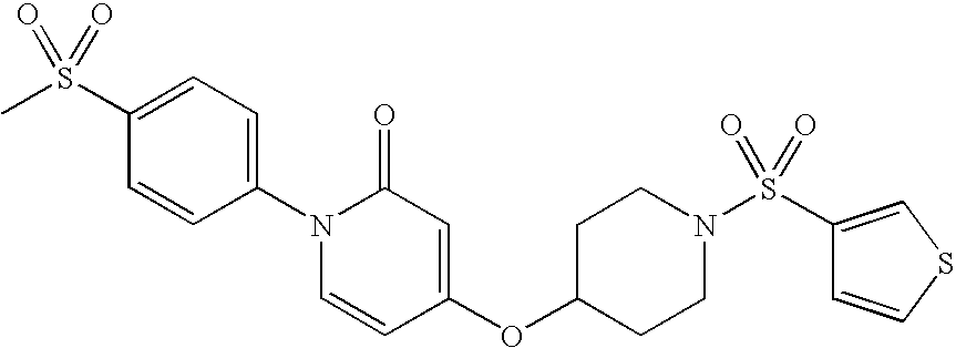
CS(C1=CC=C(N2C=CC(OC3CCN(S(C4=CSC=C4)(=O)=O)CC3)=CC2=O)C=C1)(=O)=O
